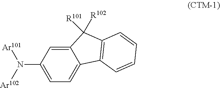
C12=CC(N([Ar102])[Ar101])=CC=C1C1=C(C2([R101])[R102])C=CC=C1
